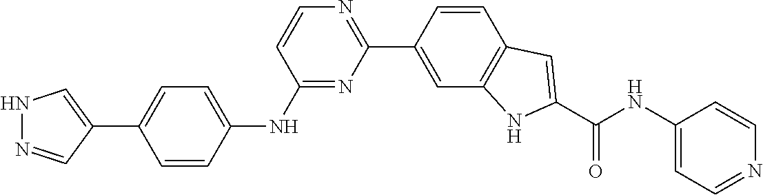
C1(C2=CC3=C(C=C2)C=C(C(NC2=CC=NC=C2)=O)N3)=NC=CC(NC2=CC=C(C3=CNN=C3)C=C2)=N1
